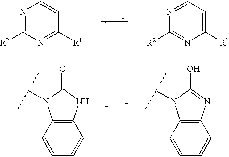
N1=C([R2])N=C([R1])C=C1.N1=CC=C([R1])N=C1[R2].C1=CC2=C(C=C1)N(C(C)C)C(=O)N2.C1=CC2=C(C=C1)N(C(C)C)C(O)=N2
